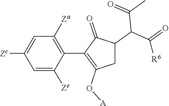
C1=C([Ze])C(C2=C(O[A])CC(C(C(=O)[R6])C(C)=O)C2=O)=C([Za])C=C1[Zc]
